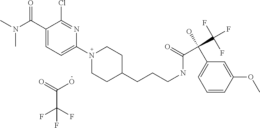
C1(N2CCC(CCCNC(=O)C(C3=CC=CC(OC)=C3)(C(F)(F)F)O)CC2)=CC=C(C(N(C)C)=O)C(Cl)=N1.OC(=O)C(F)(F)F
